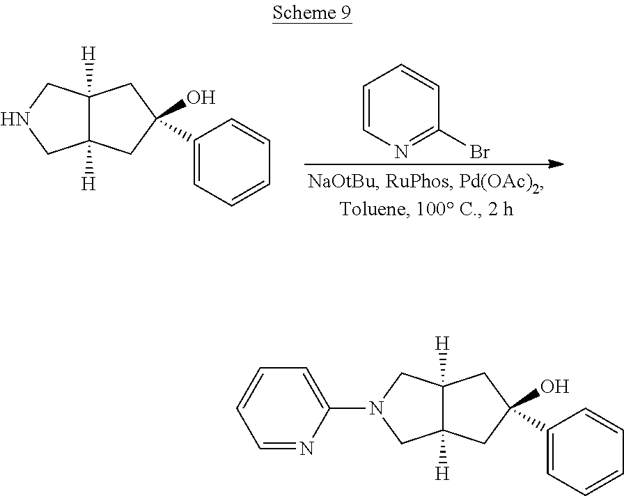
C12([H])C([H])(CN(C3=CC=CC=N3)C1)CC(O)(C1=CC=CC=C1)C2.C12([H])C([H])(CNC1)CC(O)(C1=CC=CC=C1)C2.C1(Br)=NC=CC=C1
